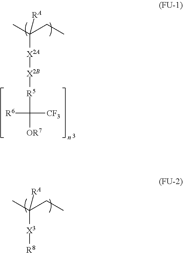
CC(CC)([X3][R8])[RA].CC(CC)([X2A][X2B][R5]C([OR7])([CF3])[R6])[RA]
